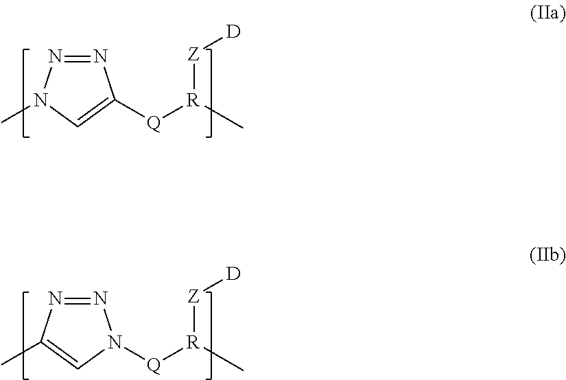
N1=NC([Q][R]([Z][D])C)=CN1C.N1=NN([Q][R]([Z][D])C)C=C1C
